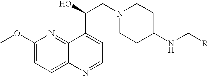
C1(OC)=CC=C2C(=N1)C(C(CN1CCC(NC[R])CC1)O)=CC=N2
